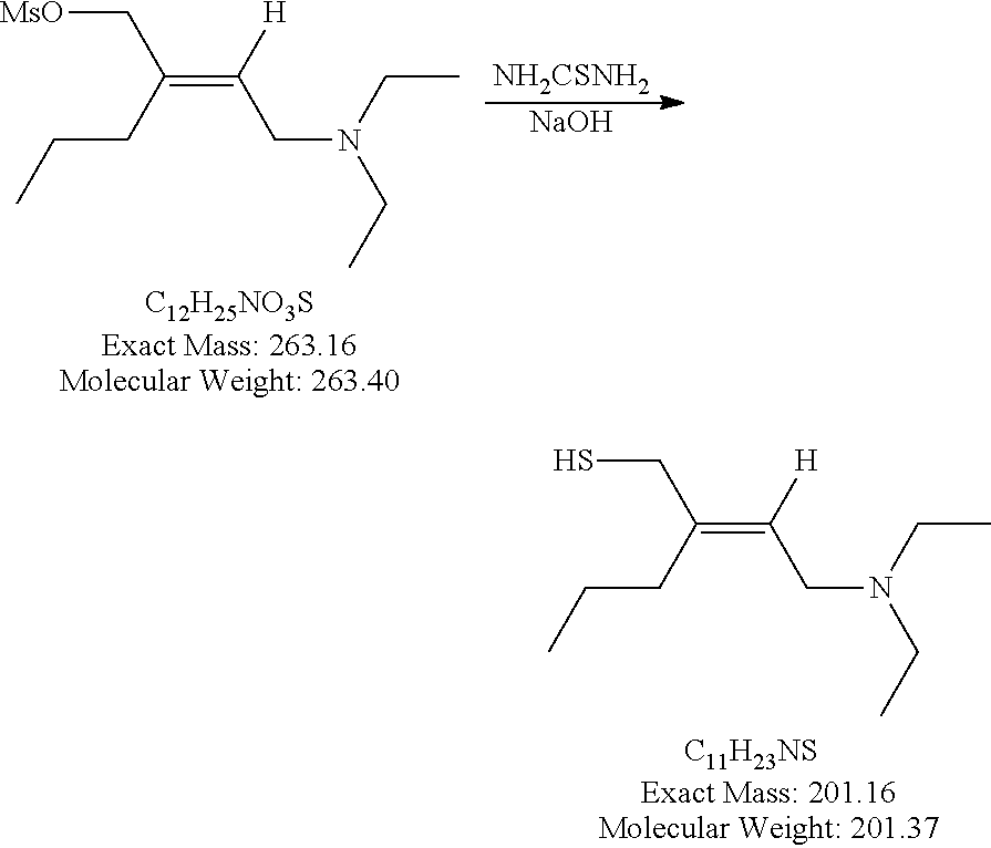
[C11H23NS].C(=C(CCC)CS)(CN(CC)CC)[H].[C12H25NO3S].C(=C(CCC)C[MsO])(CN(CC)CC)[H].[NaOH].[NH2CSNH2]
